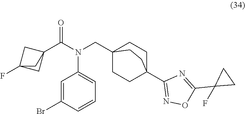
C12(F)CC(C(N(CC34CCC(C5=NOC(C6(F)CC6)=N5)(CC3)CC4)C3=CC=CC(Br)=C3)=O)(C1)C2
